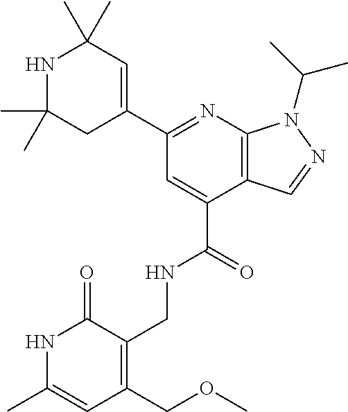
C1(C)(C)NC(C)(C)C=C(C2=NC3=C(C(C(=O)NCC4=C(COC)C=C(C)NC4=O)=C2)C=NN3C(C)C)C1
